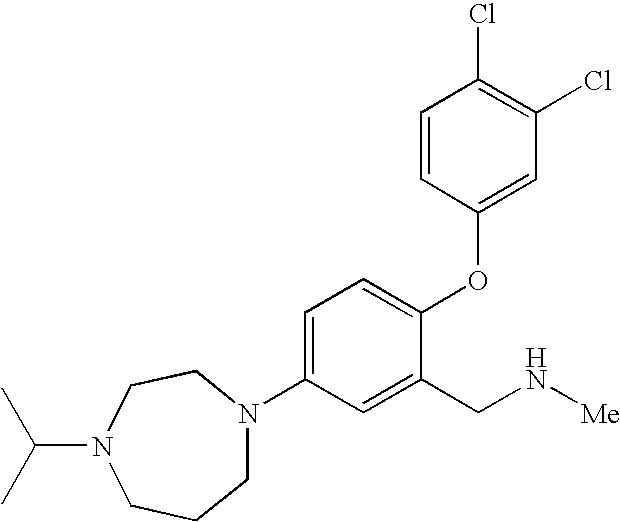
C1=C(N2CCCN(C(C)C)CC2)C=C(CN[Me])C(OC2=CC(Cl)=C(Cl)C=C2)=C1
